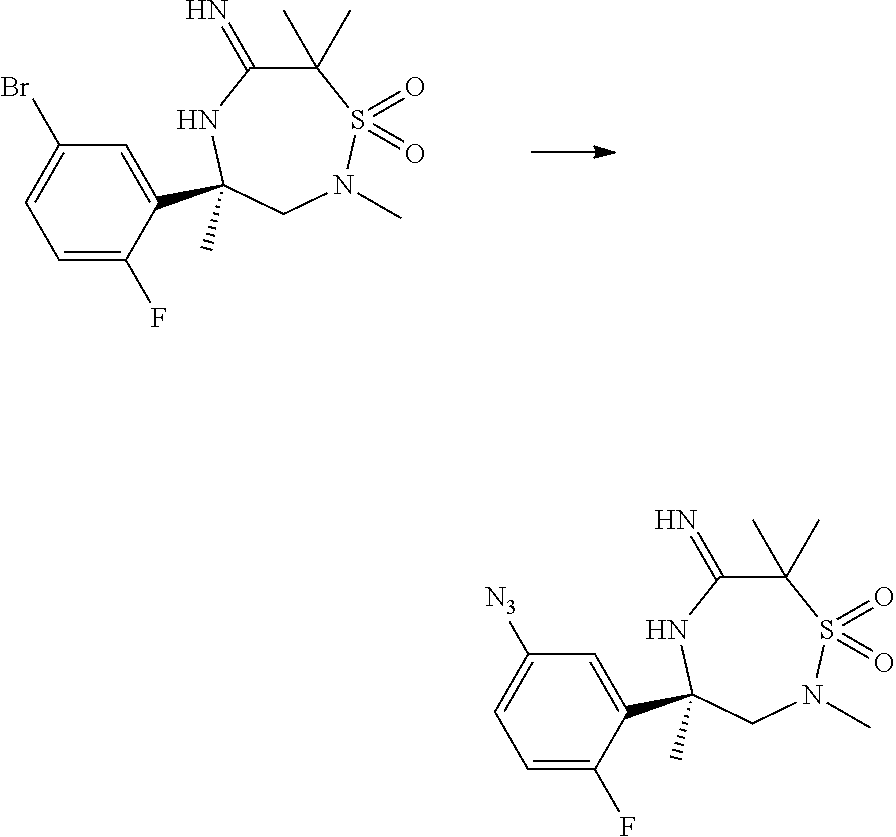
C1=C(F)C(C2(C)NC(=N)C(C)(C)S(=O)(=O)N(C)C2)=CC(Br)=C1.C1=C(F)C(C2(C)NC(=N)C(C)(C)S(=O)(=O)N(C)C2)=CC([N3])=C1
